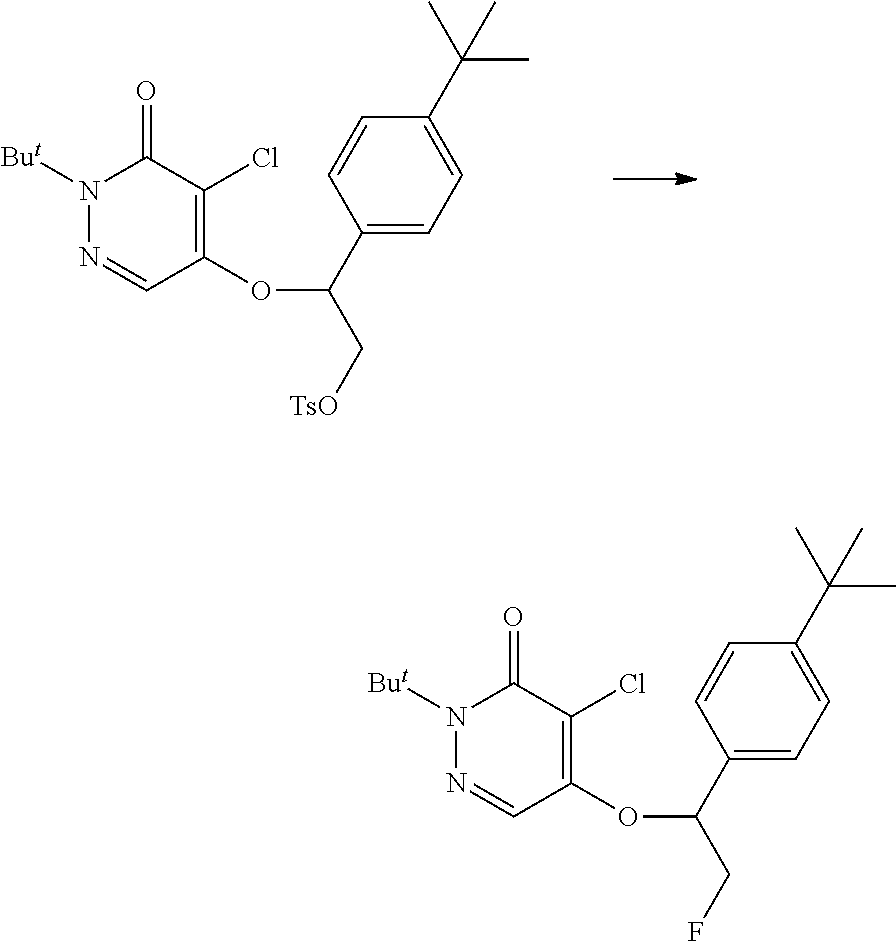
N1=CC(OC(C2=CC=C(C(C)(C)C)C=C2)C[TsO])=C(Cl)C(=O)N1[But].N1=CC(OC(C2=CC=C(C(C)(C)C)C=C2)CF)=C(Cl)C(=O)N1[But]
